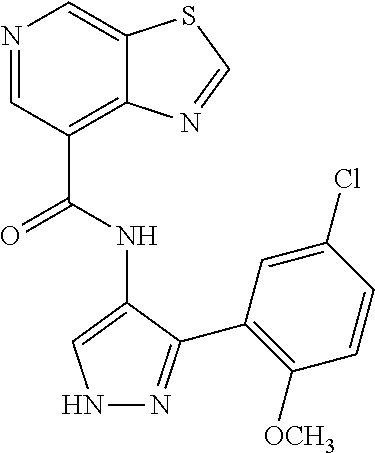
N1N=C(C2=C([OCH3])C=CC(Cl)=C2)C(NC(C2=C3C(=CN=C2)SC=N3)=O)=C1
